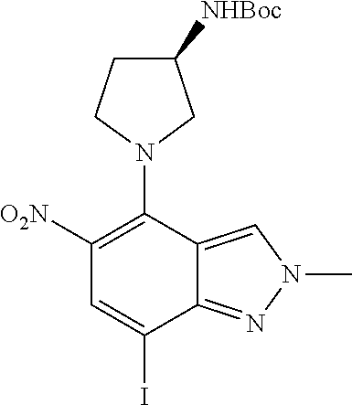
C1([O2N])=C(N2CC([NHBoc])CC2)C2=CN(C)N=C2C(I)=C1
